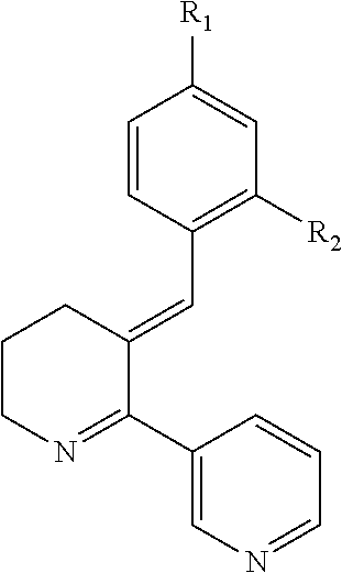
C1=CC(C=C2C(C3=CN=CC=C3)=NCCC2)=C([R2])C=C1[R1]
